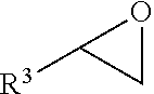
C1OC1[R3]
